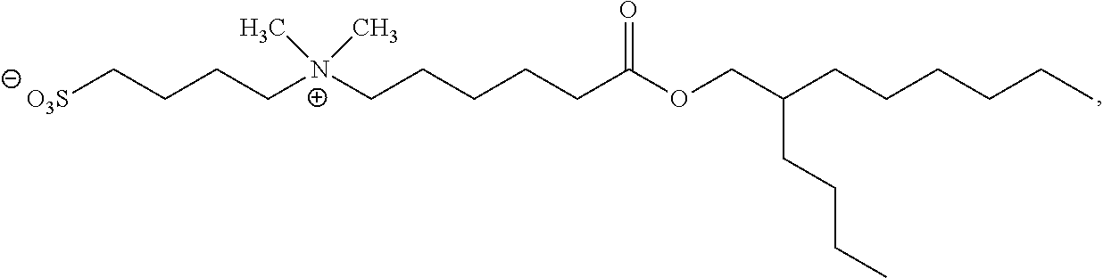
CCCCCCC(COC(CCCCC[N+](CCCC[O3S])(C)C)=O)CCCC
